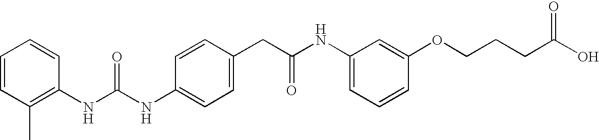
C1=CC(CC(NC2=CC=CC(OCCCC(O)=O)=C2)=O)=CC=C1NC(NC1=C(C)C=CC=C1)=O
